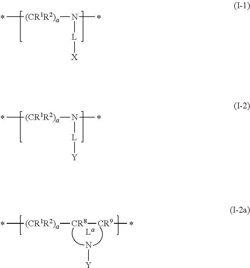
C[(CR1R2)a]N([L][X])C.C[(CR1R2)a]N([L][Y])C.C[(CR1R2)a][CR8][CR9]C.N[Y].[La]
